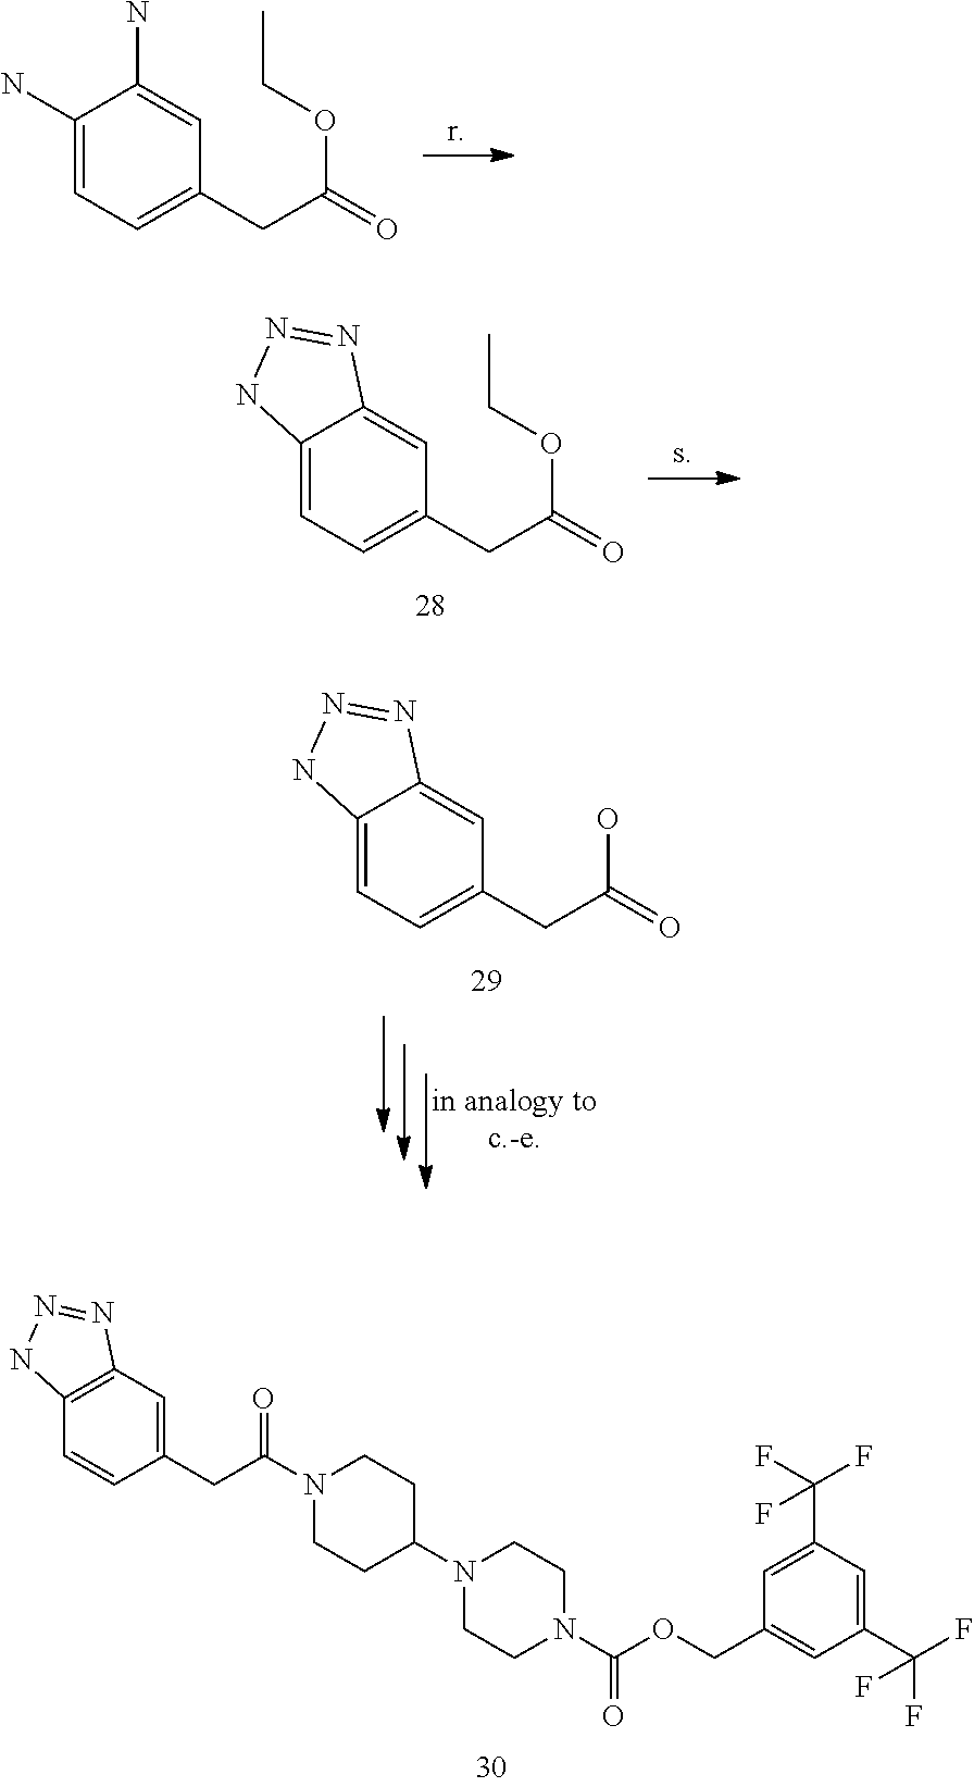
C1(N)=CC=C(CC(=O)OCC)C=C1N.C12=CC=C(CC(=O)OCC)C=C1N=NN2.C12=CC=C(CC(=O)O)C=C1N=NN2.C12=C(C=C(CC(N3CCC(N4CCN(C(OCC5=CC(C(F)(F)F)=CC(C(F)(F)F)=C5)=O)CC4)CC3)=O)C=C1)N=NN2
